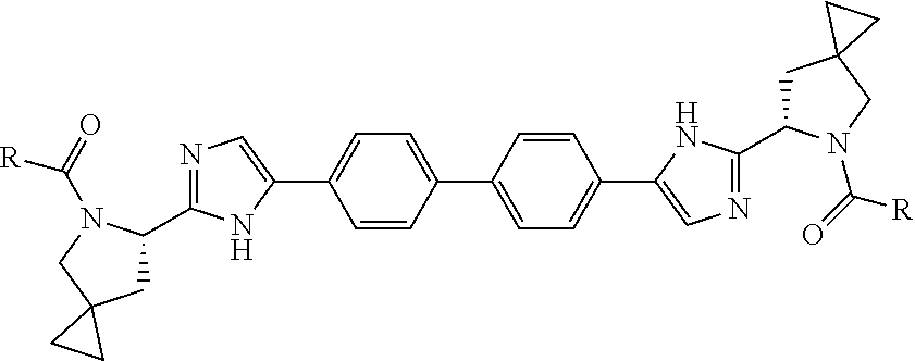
C1=CC(C2=CC=C(C3=CN=C(C4CC5(CN4C([R])=O)CC5)N3)C=C2)=CC=C1C1=CN=C(C2CC3(CN2C([R])=O)CC3)N1
